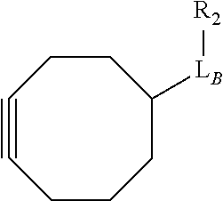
[LB]([R2])C1CCCC#CCC1
